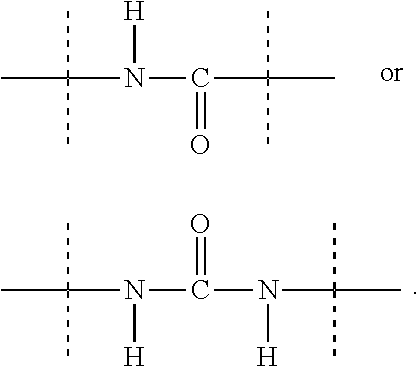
C(N(C(N([H])C(C)(C)C)=O)[H])(C)(C)C.C(N(C(C(C)(C)C)=O)[H])(C)(C)C
